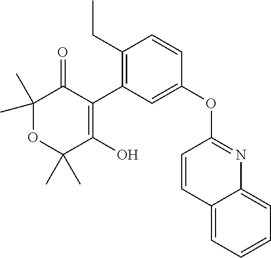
C1(C)(C)OC(C)(C)C(O)=C(C2=C(CC)C=CC(OC3=NC4=CC=CC=C4C=C3)=C2)C1=O
